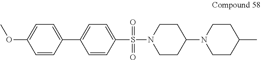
C1=CC(C2=CC=C(S(=O)(N3CCC(N4CCC(C)CC4)CC3)=O)C=C2)=CC=C1OC
